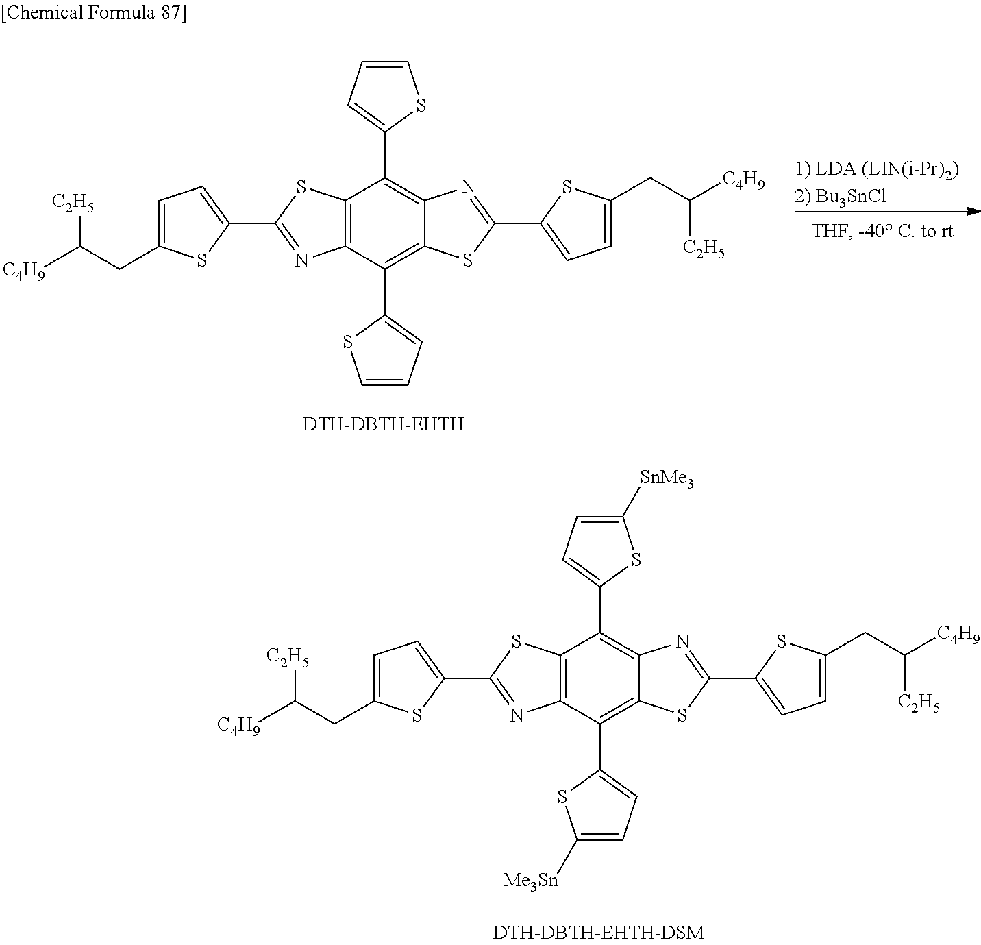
C12=C(C(C3=CC=CS3)=C3C(=C1C1=CC=CS1)N=C(C1=CC=C(CC([C4H9])[C2H5])S1)S3)N=C(C1=CC=C(CC([C4H9])[C2H5])S1)S2.C12=C(C(C3=CC=C([Me3Sn])S3)=C3C(=C1C1=CC=C([SnMe3])S1)N=C(C1=CC=C(CC([C4H9])[C2H5])S1)S3)N=C(C1=CC=C(CC([C4H9])[C2H5])S1)S2
